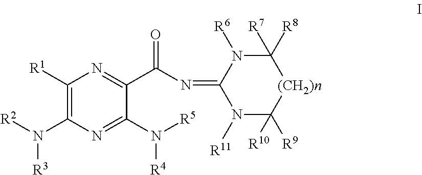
C1([R1])=C(N([R2])[R3])N=C(N([R5])[R4])C(C(N=C2N([R11])C([R9])([R10])[(CH2)n]C([R7])([R8])N2[R6])=O)=N1
